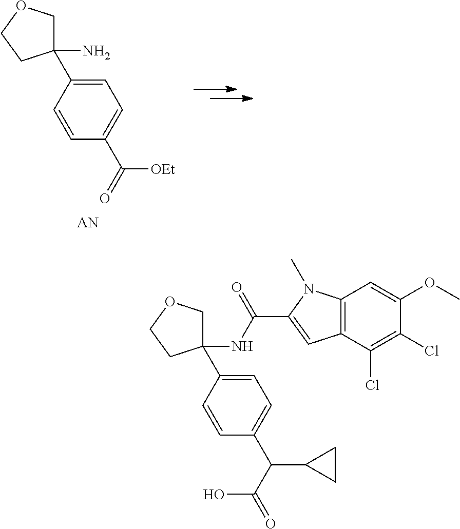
C1=C(C2(N)COCC2)C=CC(C([OEt])=O)=C1.C12=C(C=C(C(NC3(C4=CC=C(C(C(O)=O)C5CC5)C=C4)COCC3)=O)N1C)C(Cl)=C(Cl)C(OC)=C2
